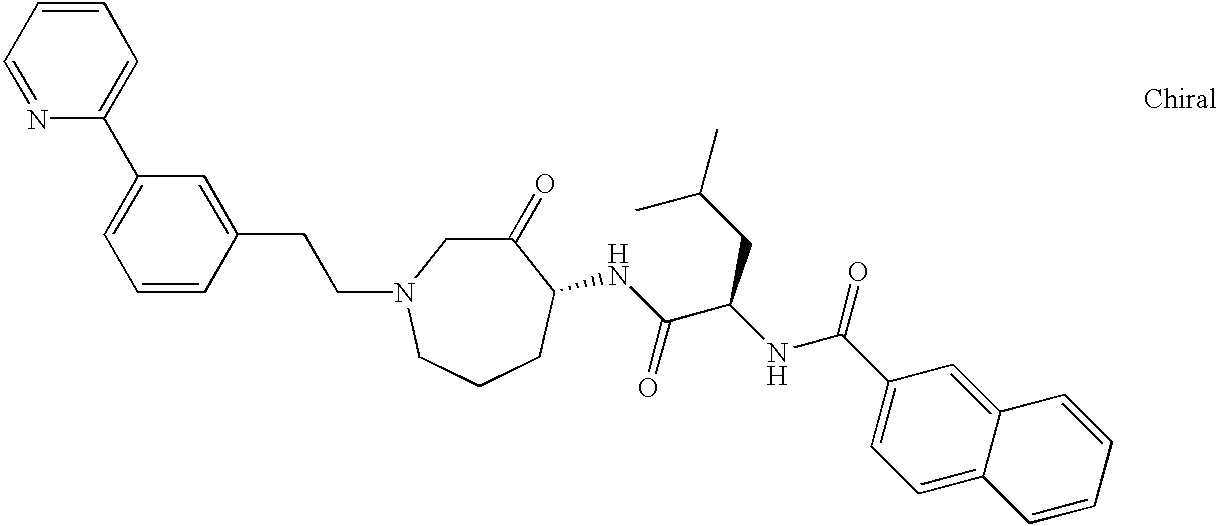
C(N1CC(=O)C(NC(C(NC(=O)C2=CC=C3C(=C2)C=CC=C3)CC(C)C)=O)CCC1)CC1=CC(C2=CC=CC=N2)=CC=C1
